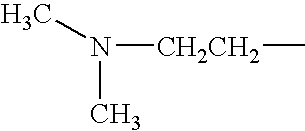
N(C)([CH2CH2]C)C
